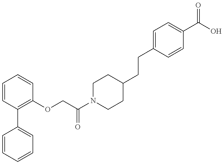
C1=CC=CC=C1C1=C(OCC(N2CCC(CCC3=CC=C(C(O)=O)C=C3)CC2)=O)C=CC=C1
